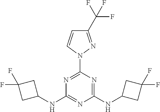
C1(C(F)(F)F)=NN(C2=NC(NC3CC(F)(F)C3)=NC(NC3CC(F)(F)C3)=N2)C=C1
